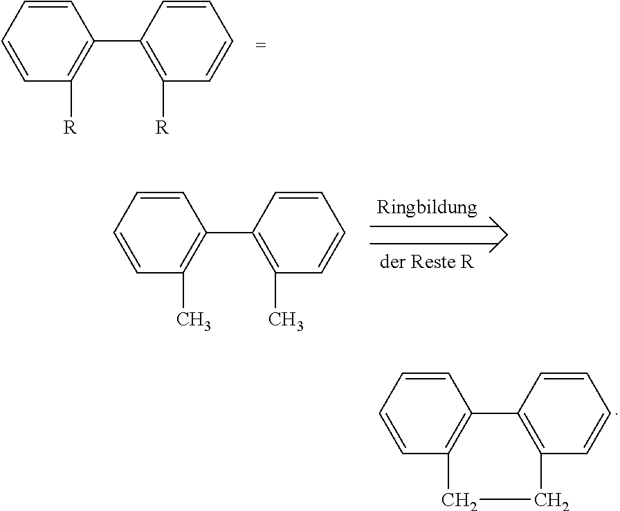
C1=CC=CC([R])=C1C1=C([R])C=CC=C1.C1=CC=CC(C)=C1C1=C(C)C=CC=C1.C1=CC=CC2=C1C1=C(C=CC=C1)CC2
